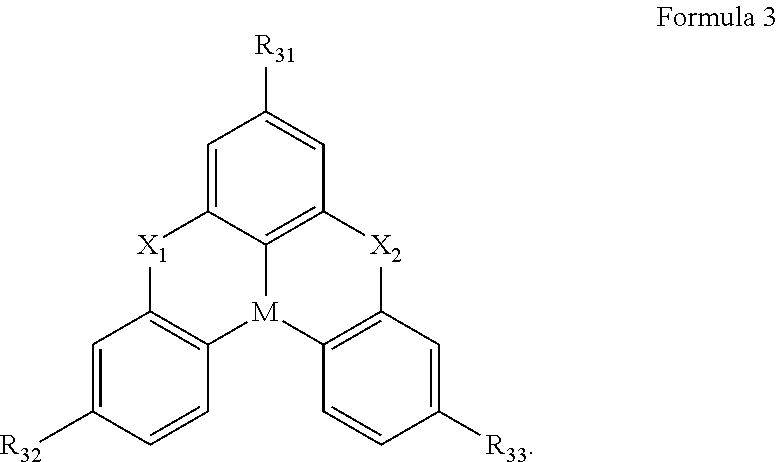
[X1]1C2=C([M]3C4=C([X2]C5=C3C=CC([R33])=C5)C=C([R31])C=C14)C=CC([R32])=C2
